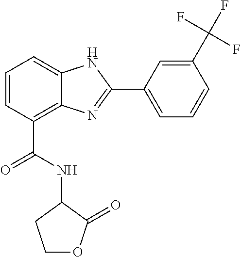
C1=CC(C(=O)NC2CCOC2=O)=C2C(=C1)NC(C1=CC=CC(C(F)(F)F)=C1)=N2
